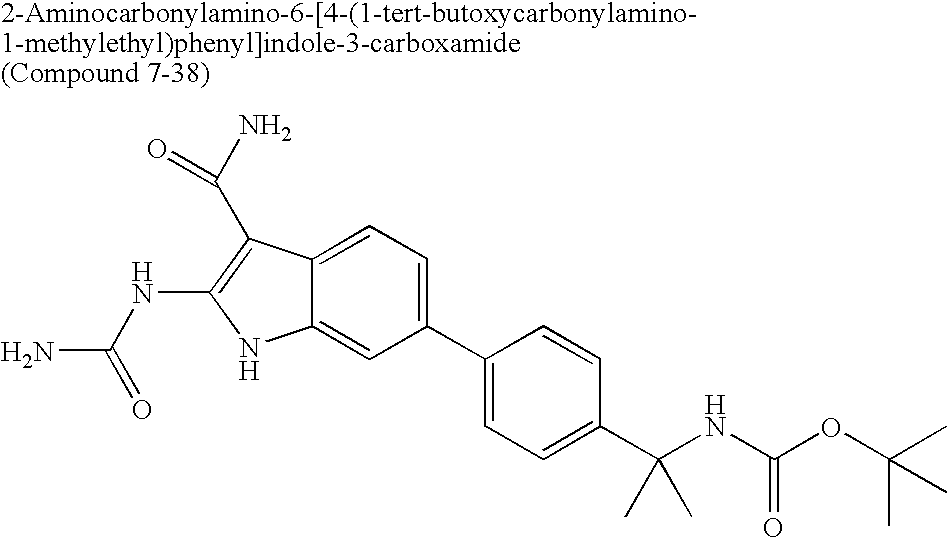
C1(C2=CC=C(C(NC(OC(C)(C)C)=O)(C)C)C=C2)=CC=C2C(=C1)NC(NC(N)=O)=C2C(N)=O
